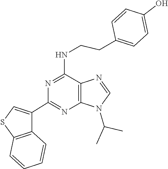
CC(N1C=NC2=C1N=C(C1=CSC3=C1C=CC=C3)N=C2NCCC1=CC=C(O)C=C1)C
